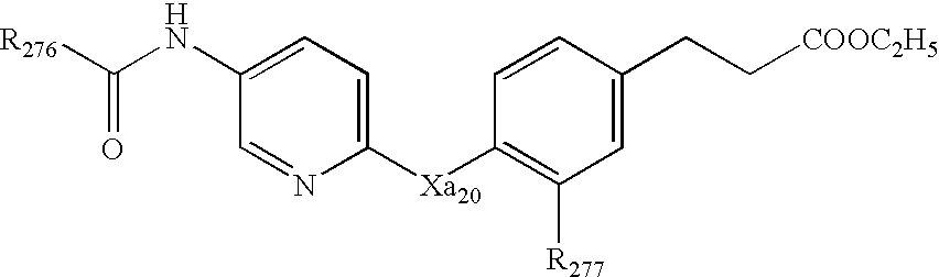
C1=C(NC([R276])=O)C=NC([Xa20]C2=C([R277])C=C(CC[COOC2H5])C=C2)=C1
